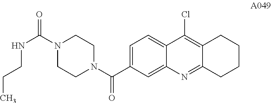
C1=C(C(N2CCN(C(=O)NCCC)CC2)=O)C=C2C(=C1)C(Cl)=C1C(=N2)CCCC1
